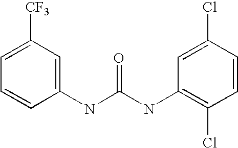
C1(NC(=O)NC2=C(Cl)C=CC(Cl)=C2)=CC([CF3])=CC=C1
